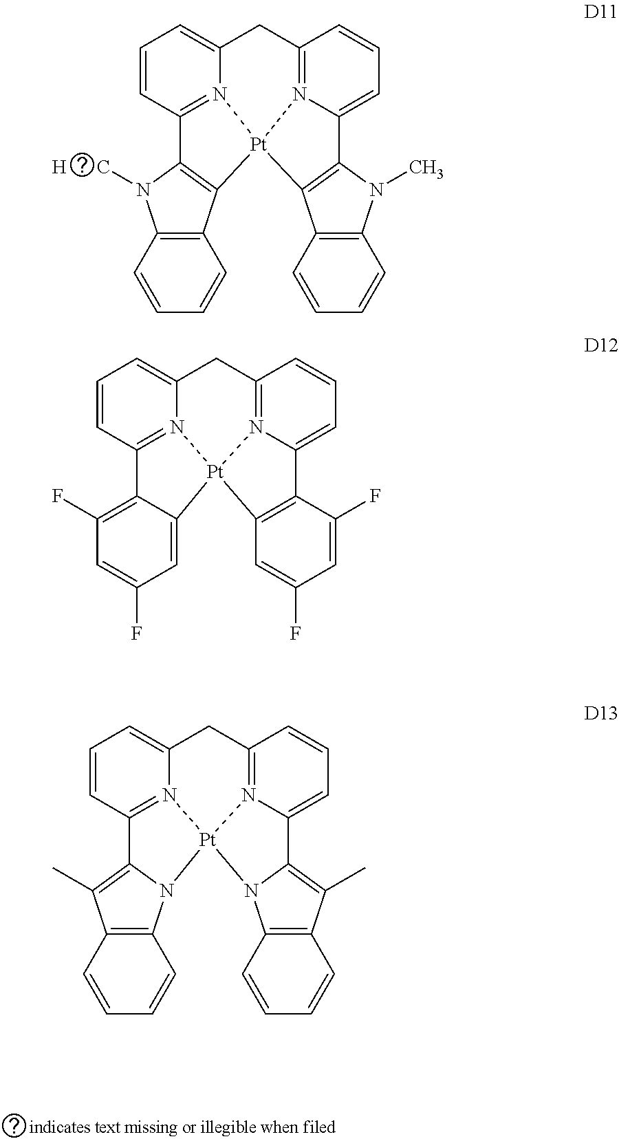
C1=CC2=N3C(=C1)CC1=N4C(=CC=C1)C1=C(C5=C(N1C)C=CC=C5)[Pt]34C1=C2N([H      C])C2=C1C=CC=C2.C1=CC2=N3C(=C1)CC1=N4C(=CC=C1)C1=C(C=C(F)C=C1F)[Pt]34C1=CC(F)=CC(F)=C21.C1=CC2=N3C(=C1)CC1=N4C(=CC=C1)C1=C(C)C5=C(N1[Pt]34N1C2=C(C)C2=C1C=CC=C2)C=CC=C5
